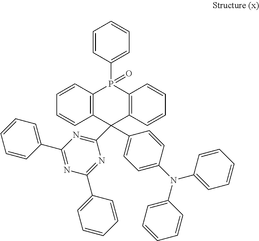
C1=CC=CC(C2=NC(C3=CC=CC=C3)=NC(C3(C4=CC=C(N(C5=CC=CC=C5)C5=CC=CC=C5)C=C4)C4=C(P(C5=CC=CC=C5)(=O)C5=C3C=CC=C5)C=CC=C4)=N2)=C1
